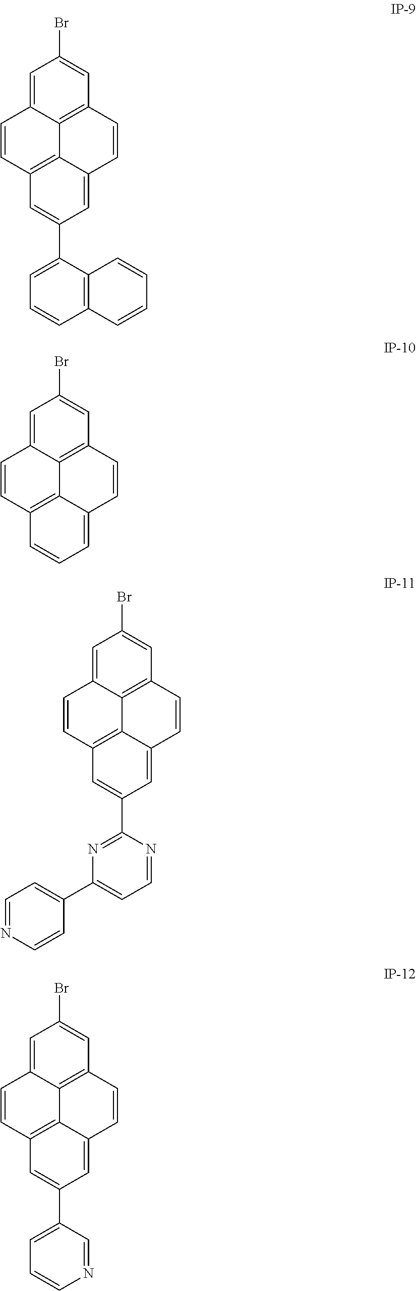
C1=C(C2=CC=CC3=C2C=CC=C3)C=C2C3=C1C=CC1=CC(Br)=CC(=C31)C=C2.C1=CC=C2C3=C1C=CC1=CC(Br)=CC(=C31)C=C2.C1=C(C2=NC(C3=CC=NC=C3)=CC=N2)C=C2C3=C1C=CC1=CC(Br)=CC(=C31)C=C2.C1=C(C2=CC=CN=C2)C=C2C3=C1C=CC1=CC(Br)=CC(=C31)C=C2
